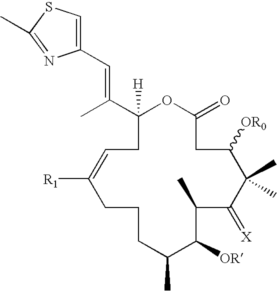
C1([H])(C(C)=CC2=CSC(C)=N2)OC(=O)CC([OR0])C(C)(C)C(=[X])C(C)C([OR])C(C)CCCC([R1])=CC1
